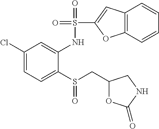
C1(Cl)=CC=C(S(CC2OC(=O)NC2)=O)C(NS(=O)(=O)C2=CC3=C(O2)C=CC=C3)=C1
